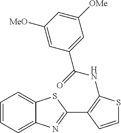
C1=CC(C2=NC3=CC=CC=C3S2)=C(NC(=O)C2=CC([OMe])=CC([MeO])=C2)S1
